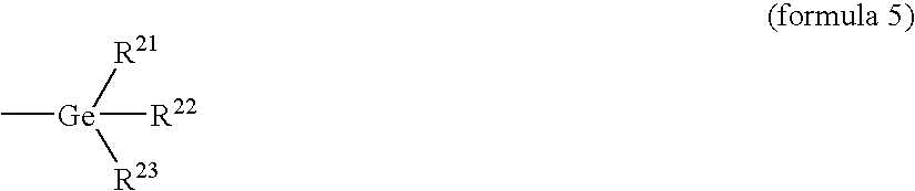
[Ge]([R22])([R21])([R23])C
